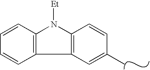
C12=C(C=C(C)C=C1)C1=C(N2[Et])C=CC=C1
